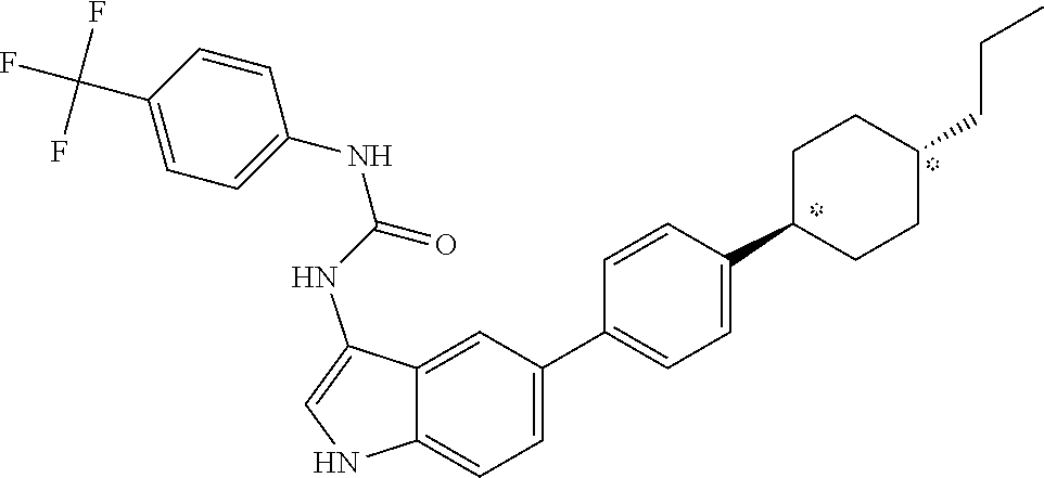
N(C1=CC=C(C(F)(F)F)C=C1)C(NC1=CNC2=CC=C(C3=CC=C(C4CCC(CCC)CC4)C=C3)C=C12)=O
